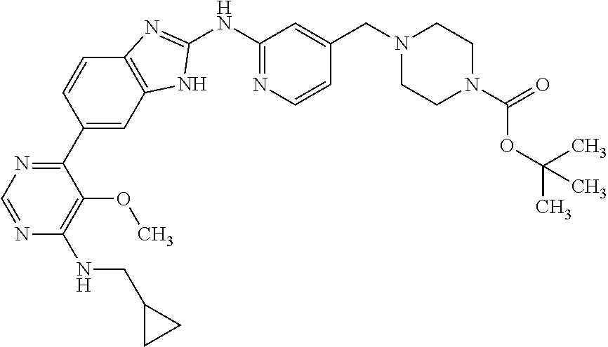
C1(C2=NC=NC(NCC3CC3)=C2OC)=CC2=C(C=C1)N=C(NC1=NC=CC(CN3CCN(C(OC(C)(C)C)=O)CC3)=C1)N2
